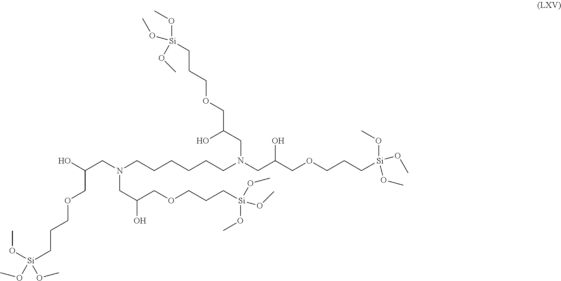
N(CCCCCCN(CC(COCCC[Si](OC)(OC)OC)O)CC(COCCC[Si](OC)(OC)OC)O)(CC(COCCC[Si](OC)(OC)OC)O)CC(COCCC[Si](OC)(OC)OC)O
